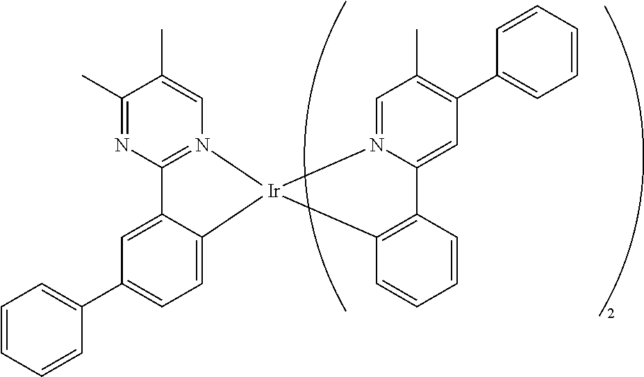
C12=N(C=C(C)C(C)=N1)[Ir]1(C3=CC=C(C4=CC=CC=C4)C=C23)C2=C(C3=CC(C4=CC=CC=C4)=C(C)C=N31)C=CC=C2
